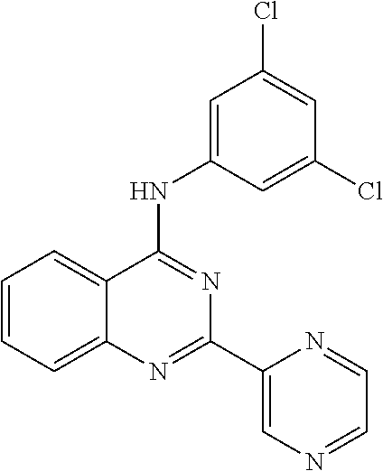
C1=CC=C2C(=C1)C(NC1=CC(Cl)=CC(Cl)=C1)=NC(C1=CN=CC=N1)=N2
